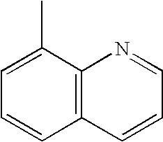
C1(C)=CC=CC2=C1N=CC=C2
